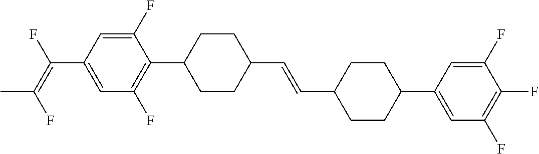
C1(F)=CC(C(=C(F)C)F)=CC(F)=C1C1CCC(C=CC2CCC(C3=CC(F)=C(F)C(F)=C3)CC2)CC1
